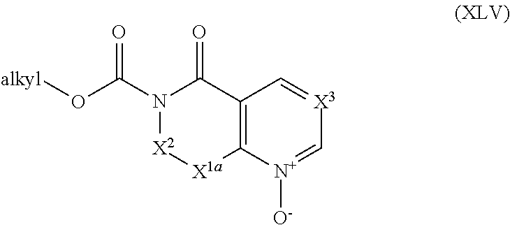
N1(C(O[alkyl])=O)[X2][X1a]C2=C(C1=O)C=[X3]C=[N+]2[O-]
